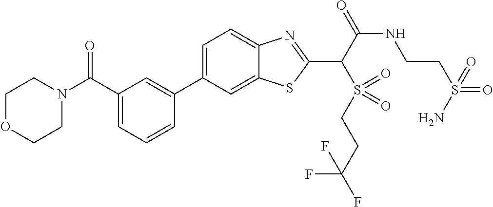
C1=C(C2=CC(C(N3CCOCC3)=O)=CC=C2)C=C2C(=C1)N=C(C(S(CCC(F)(F)F)(=O)=O)C(=O)NCCS(=O)(=O)N)S2
